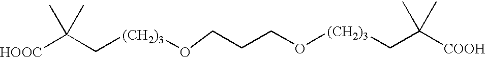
[HOOC]C(C[(CH2)3]OCCCO[(CH2)3]CC(C)([COOH])C)(C)C
